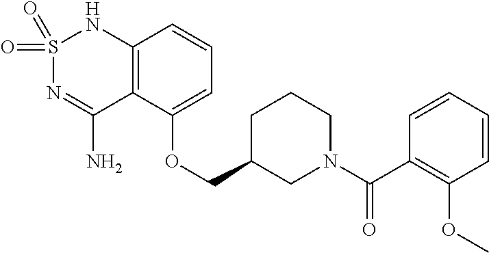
C12=C(C(OCC3CN(C(C4=C(OC)C=CC=C4)=O)CCC3)=CC=C1)C(N)=NS(=O)(=O)N2
